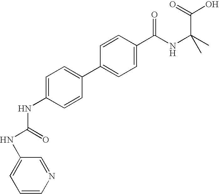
C1=C(NC(=O)NC2=CC=CN=C2)C=CC(C2=CC=C(C(=O)NC(C)(C(O)=O)C)C=C2)=C1
